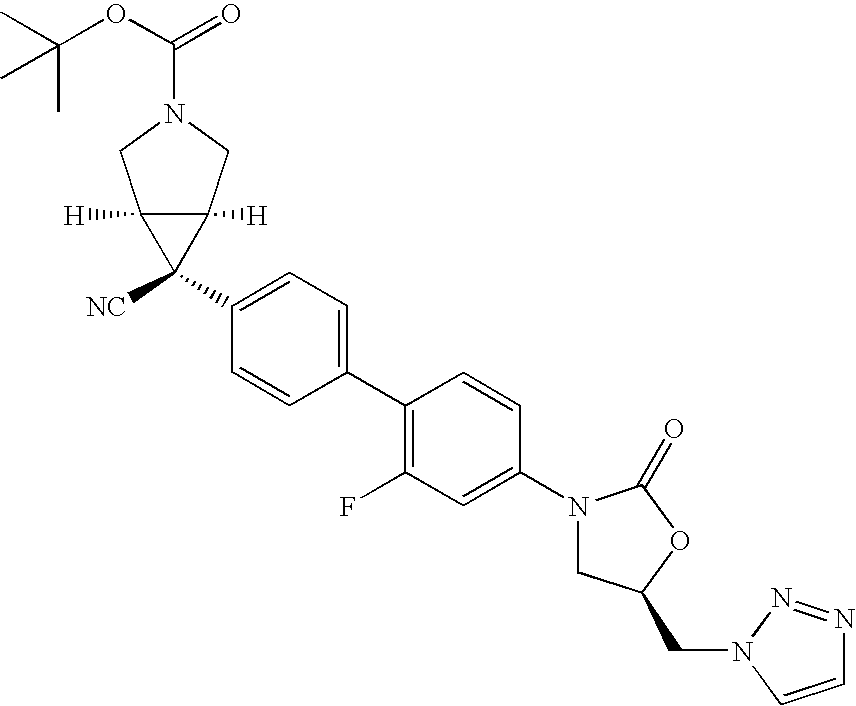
C1(N2CC(CN3C=CN=N3)OC2=O)=CC(F)=C(C2=CC=C(C3([NC])C4([H])C3([H])CN(C(OC(C)(C)C)=O)C4)C=C2)C=C1
